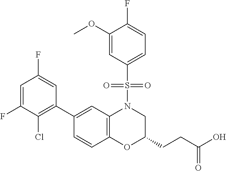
C1(C2=C(Cl)C(F)=CC(F)=C2)=CC2=C(C=C1)OC(CCC(O)=O)CN2S(C1=CC=C(F)C(OC)=C1)(=O)=O
